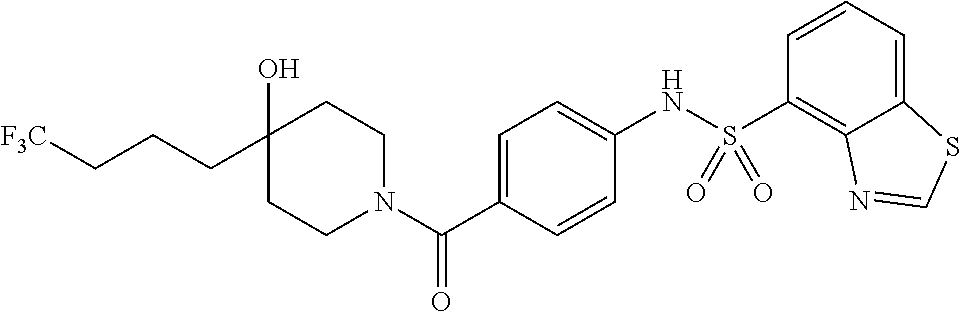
C1CN(C(C2=CC=C(NS(C3=C4C(=CC=C3)SC=N4)(=O)=O)C=C2)=O)CCC1(O)CCC[F3C]
